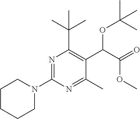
N1(C2=NC(C(C)(C)C)=C(C(C(=O)OC)OC(C)(C)C)C(C)=N2)CCCCC1
